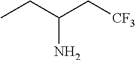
CCC(C[CF3])N
